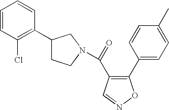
C1(C2=C(Cl)C=CC=C2)CCN(C(=O)C2=C(C3=CC=C(C)C=C3)ON=C2)C1
